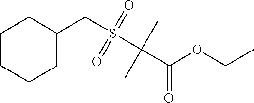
C1CCCC(CS(C(C(=O)OCC)(C)C)(=O)=O)C1
